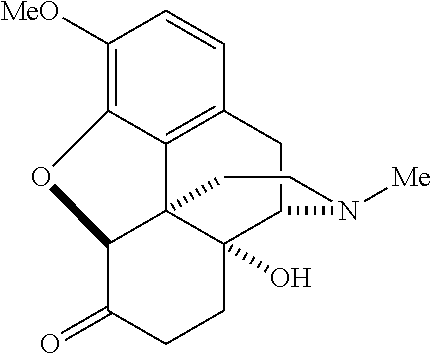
C1([MeO])=C2C3=C(C=C1)CC1C4(O)C3(C(C(=O)CC4)O2)CCN1[Me]
